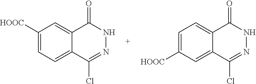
C1([HOOC])=CC=C2C(=C1)C(=O)NN=C2Cl.C1=C([HOOC])C=C2C(=C1)C(=O)NN=C2Cl
